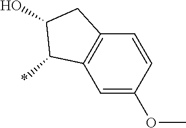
C1=C(OC)C=CC2=C1C(*)C(O)C2
